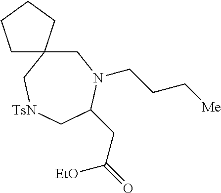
C1N(CCC[Me])C(CC(=O)[EtO])C[TsN]CC12CCCC2
